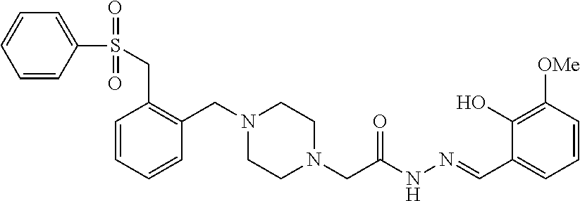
C1=CC=CC(CN2CCN(CC(NN=CC3=CC=CC([OMe])=C3O)=O)CC2)=C1CS(C1=CC=CC=C1)(=O)=O
